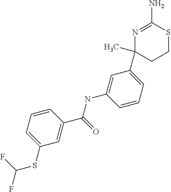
C1=CC=C(SC(F)F)C=C1C(=O)NC1=CC(C2(C)N=C(N)SCC2)=CC=C1
